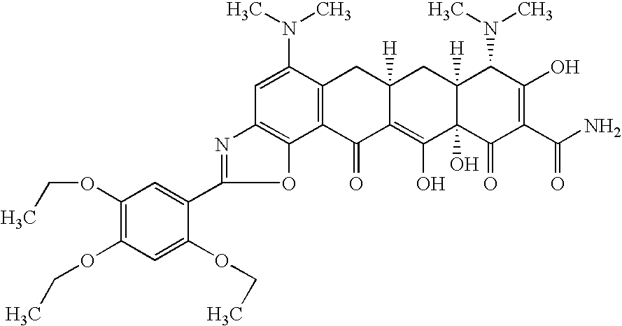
C1=C(N(C)C)C2=C(C3=C1N=C(C1=CC(OCC)=C(OCC)C=C1OCC)O3)C(=O)C1=C(O)C3(O)C([H])(CC1([H])C2)C(N(C)C)C(O)=C(C(N)=O)C3=O
